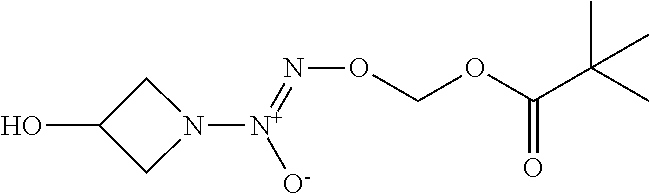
O(COC(=O)C(C)(C)C)N=[N+]([O-])N1CC(O)C1
